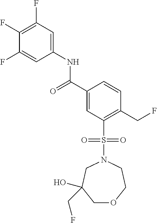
C(C1=CC(S(N2CCOCC(O)(CF)C2)(=O)=O)=C(CF)C=C1)(=O)NC1=CC(F)=C(F)C(F)=C1
